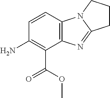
NC1=C(C(OC)=O)C2=C(C=C1)N1C(=N2)CCC1
